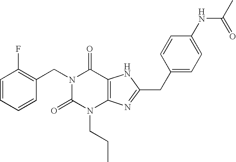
C1=CC=CC(CN2C(=O)N(CCC)C3=C(C2=O)NC(CC2=CC=C(NC(=O)C)C=C2)=N3)=C1F
